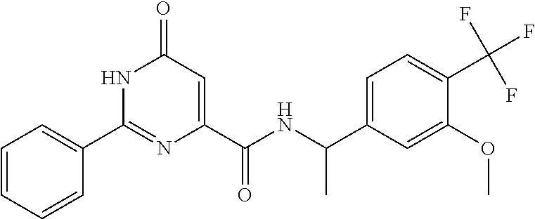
C1(=O)C=C(C(NC(C2=CC=C(C(F)(F)F)C(OC)=C2)C)=O)N=C(C2=CC=CC=C2)N1
